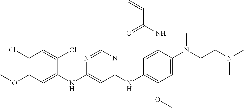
C1(NC2=CC(OC)=C(Cl)C=C2Cl)=CC(NC2=C(OC)C=C(N(CCN(C)C)C)C(NC(C=C)=O)=C2)=NC=N1
